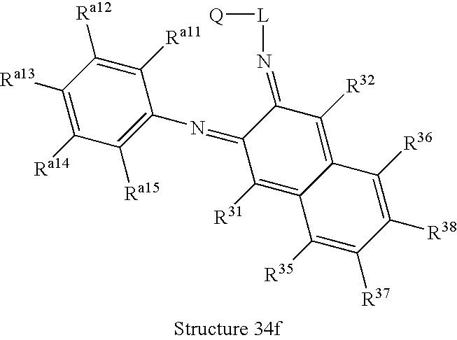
C12=C([R32])C(=N[L][Q])C(=NC3=C([Ra15])C([Ra14])=C([Ra13])C([Ra12])=C3[Ra11])C([R31])=C1C([R35])=C([R37])C([R38])=C2[R36]
